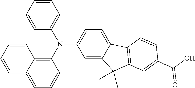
N(C1=CC=C2C(=C1)C(C)(C)C1=C2C=CC(C(O)=O)=C1)(C1=C2C(=CC=C1)C=CC=C2)C1=CC=CC=C1
